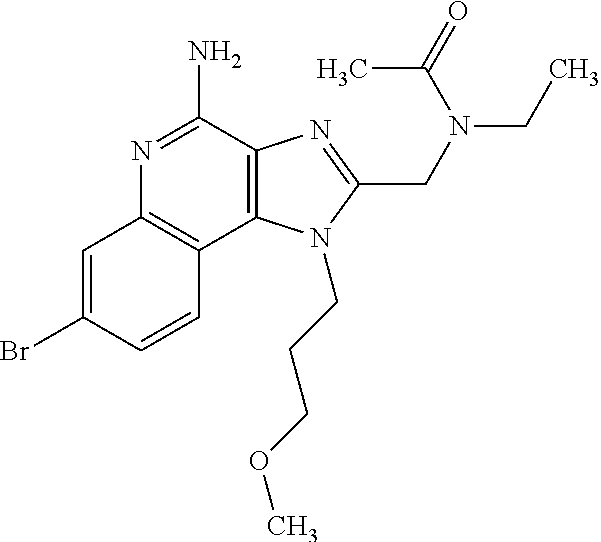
C1=C(Br)C=CC2=C1N=C(N)C1=C2N(CCCOC)C(CN(CC)C(=O)C)=N1
